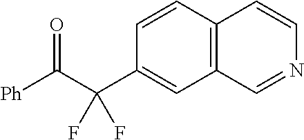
C12=C(C=CC(C(C([Ph])=O)(F)F)=C1)C=CN=C2
